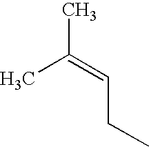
CC(=CCC)C
